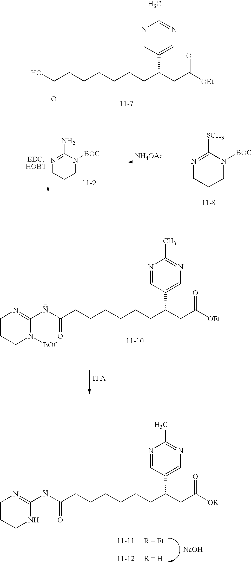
OC(CCCCCCC(CC([OEt])=O)C1=CN=C(C)N=C1)=O.N1=C(N)N([BOC])CCC1.[NH4OAc].N1=C([SCH3])N([BOC])CCC1.N(C(CCCCCCC(CC([OEt])=O)C1=CN=C(C)N=C1)=O)C1=NCCCN1[BOC].[TFA].N(C(CCCCCCC(CC([OR])=O)C1=CN=C(C)N=C1)=O)C1=NCCCN1.[NaOH]
